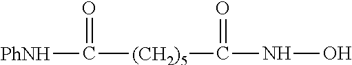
[PhNH]C(=O)[(CH2)5]C(NO)=O
